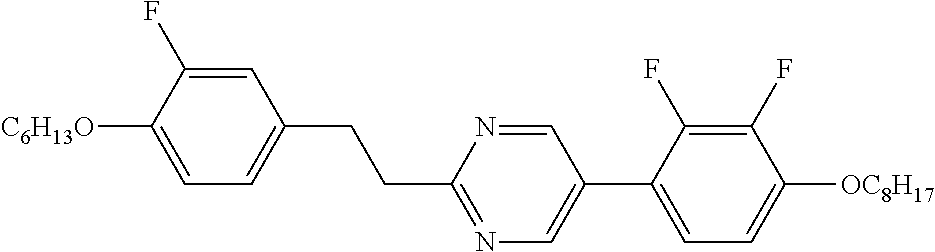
C1=C(F)C([C6H13O])=CC=C1CCC1=NC=C(C2=CC=C([OC8H17])C(F)=C2F)C=N1
